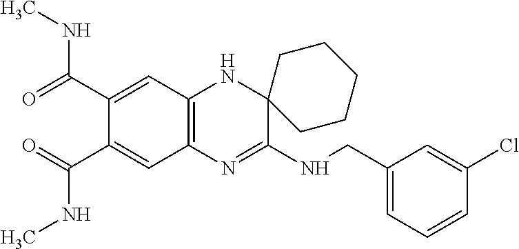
C1(C(=O)NC)=CC2=C(C=C1C(=O)NC)N=C(NCC1=CC=CC(Cl)=C1)C1(N2)CCCCC1
